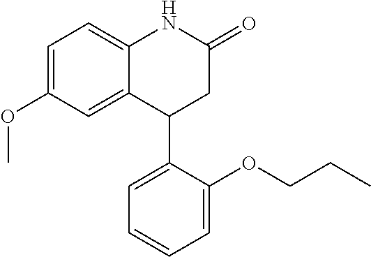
C1=C(OC)C=C2C(=C1)NC(=O)CC2C1=CC=CC=C1OCCC
